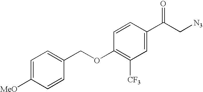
C1=C([MeO])C=CC(COC2=C([CF3])C=C(C(C[N3])=O)C=C2)=C1
